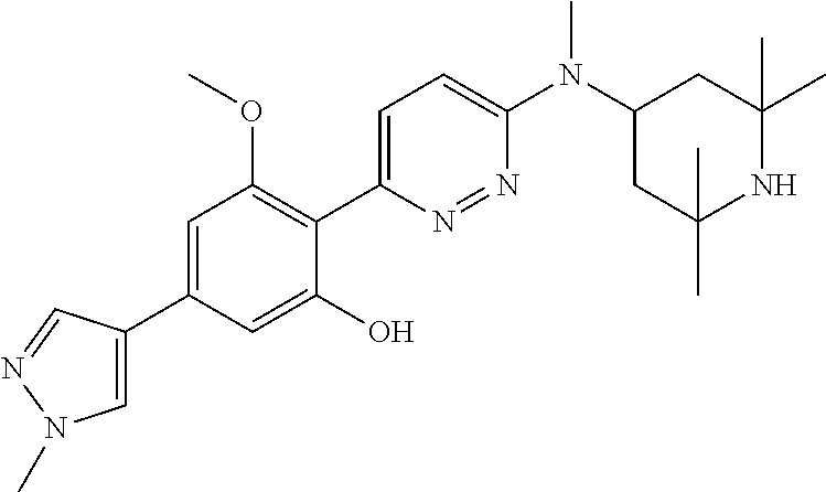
C1=C(C2=CN(C)N=C2)C=C(O)C(C2=CC=C(N(C3CC(C)(C)NC(C)(C)C3)C)N=N2)=C1OC
